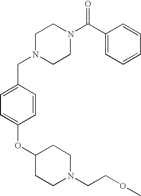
C1=CC=CC(C(N2CCN(CC3=CC=C(OC4CCN(CCOC)CC4)C=C3)CC2)=O)=C1
